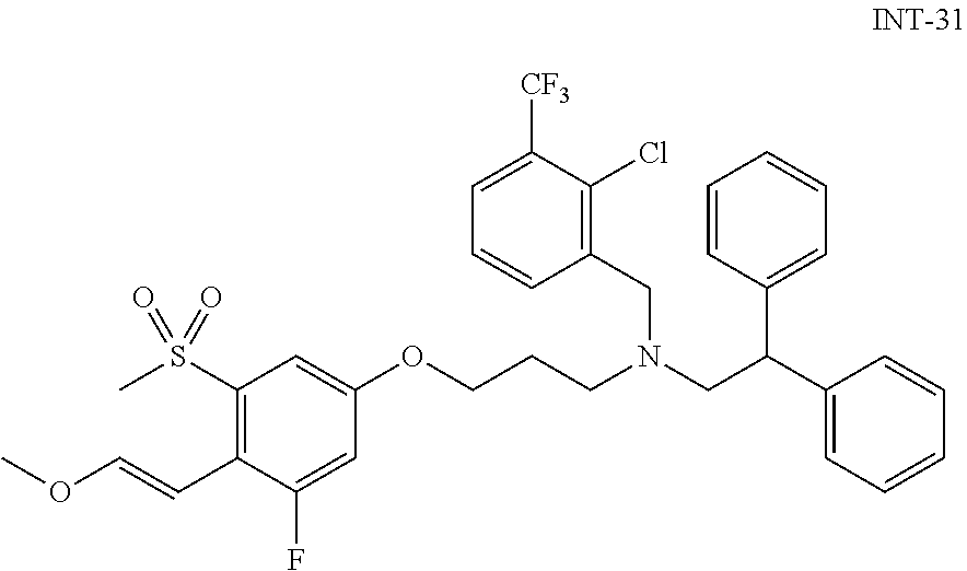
C1(OCCCN(CC2=C(Cl)C([CF3])=CC=C2)CC(C2=CC=CC=C2)C2=CC=CC=C2)=CC(S(C)(=O)=O)=C(C=COC)C(F)=C1
